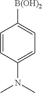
C1=CC(N(C)C)=CC=C1[B(OH)2]
